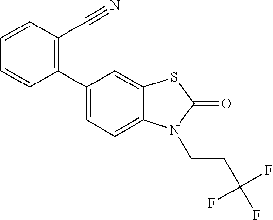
C1(C2=CC=C3C(=C2)SC(=O)N3CCC(F)(F)F)=C(C#N)C=CC=C1
